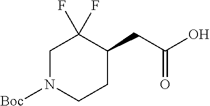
C1N([Boc])CCC(CC(O)=O)C1(F)F
